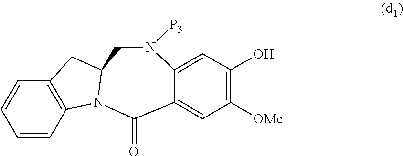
C1=CC2=C(C=C1)CC1N2C(=O)C2=CC([OMe])=C(O)C=C2N([P3])C1
